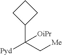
C1(C(C[Me])([Pyd])[OiPr])CCC1
